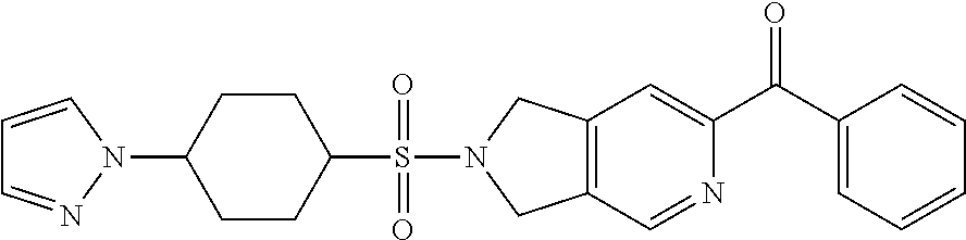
C12=C(C=NC(C(C3=CC=CC=C3)=O)=C1)CN(S(C1CCC(N3C=CC=N3)CC1)(=O)=O)C2
